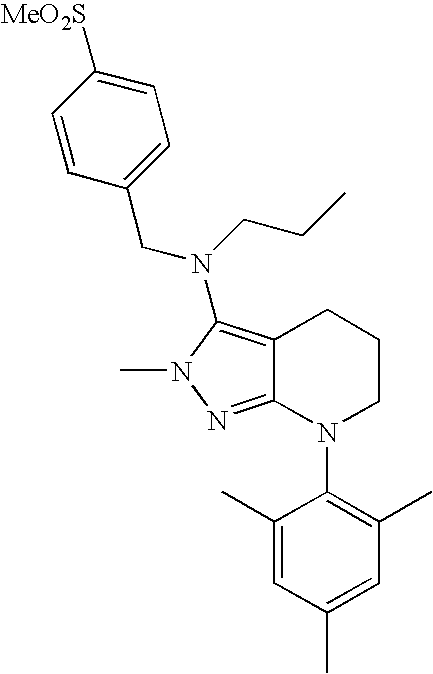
C12=C(N(CCC)CC3=CC=C([MeO2S])C=C3)N(C)N=C1N(C1=C(C)C=C(C)C=C1C)CCC2
